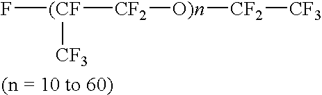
F[(CF]([CF2][O)n][CF2][CF3])[CF3]
